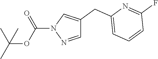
C(OC(N1N=CC(CC2=CC=CC(F)=N2)=C1)=O)(C)(C)C
